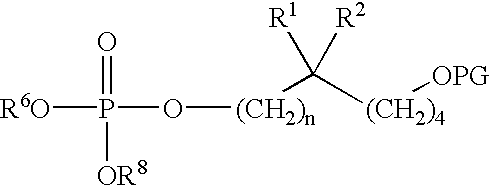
P(O[(CH2)n]C([(CH2)4][OPG])([R1])[R2])([R6O])(=O)[OR8]
